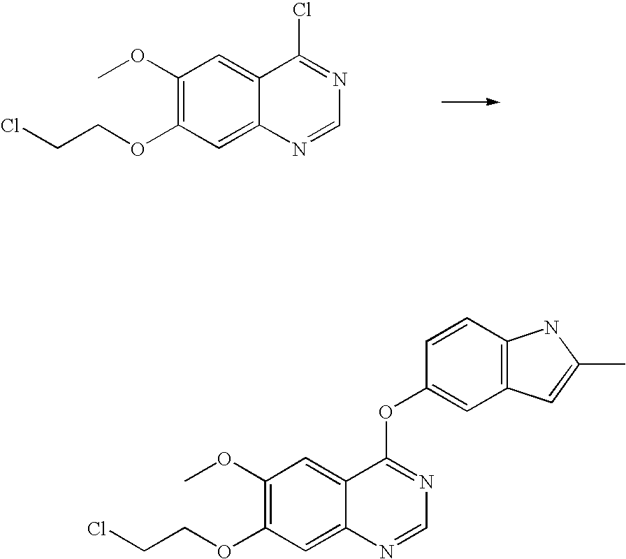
C1(OC)=C(OCCCl)C=C2C(=C1)C(Cl)=NC=N2.C1(OC)=C(OCCCl)C=C2C(=C1)C(OC1=CC3=C(C=C1)NC(C)=C3)=NC=N2
